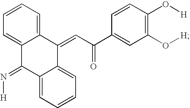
C12=CC=CC=C1C(=CC(C1=CC(O[H])=C(O[H])C=C1)=O)C1=CC=CC=C1C2=N[H]
